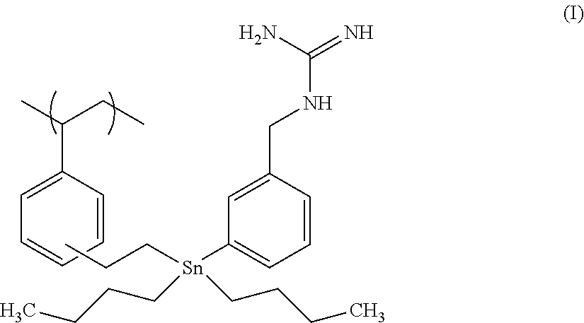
C1(C(CC)C)=CC=CC=C1.CCC[Sn](C1=CC=CC(CNC(=N)N)=C1)(CCCC)CCCC
